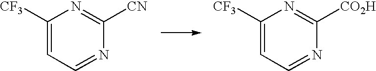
C1([CF3])=CC=NC([CN])=N1.C1([CF3])=CC=NC([CO2H])=N1
